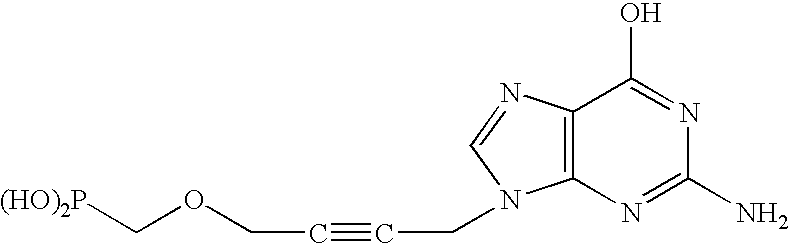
[(HO)2P]COCC#CCN1C2=C(C(O)=NC(N)=N2)N=C1
